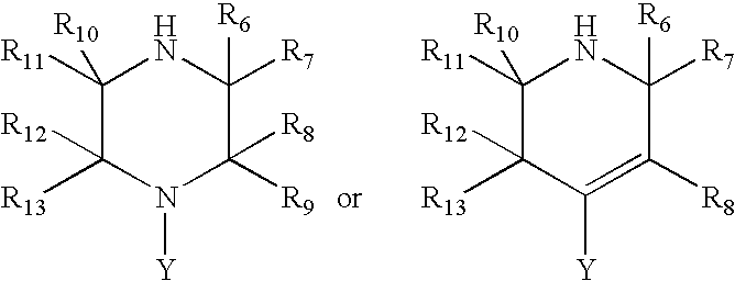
C1([R11])([R10])C([R13])([R12])N([Y])C([R9])([R8])C([R7])([R6])N1.C1([R11])([R10])C([R13])([R12])C([Y])=C([R8])C([R7])([R6])N1
